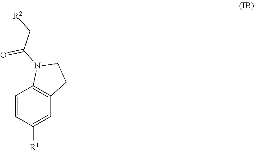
C1=CC([R1])=CC2=C1N(C(C[R2])=O)CC2
